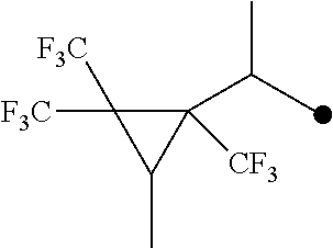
C1([CF3])(C(C)C)C([F3C])([F3C])C1C
